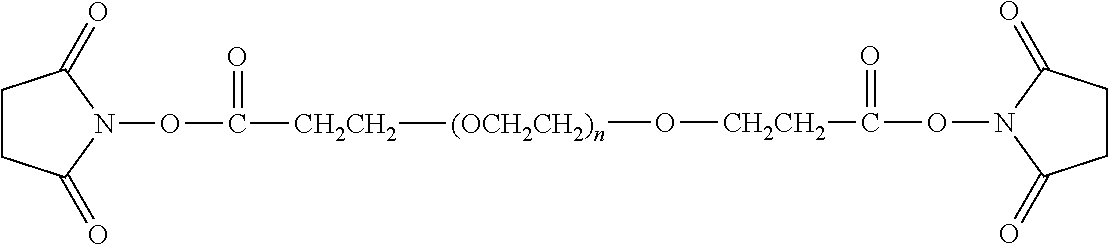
[CH2CH2](C(ON1C(=O)CCC1=O)=O)O[(OCH2CH2)n][CH2CH2]C(ON1C(=O)CCC1=O)=O
